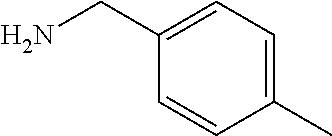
C1(C)=CC=C(CN)C=C1
